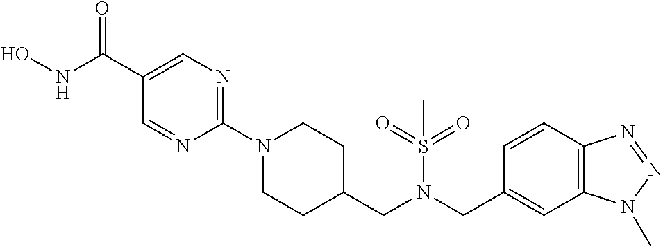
C1(N2CCC(CN(CC3=CC4=C(C=C3)N=NN4C)S(=O)(=O)C)CC2)=NC=C(C(NO)=O)C=N1
